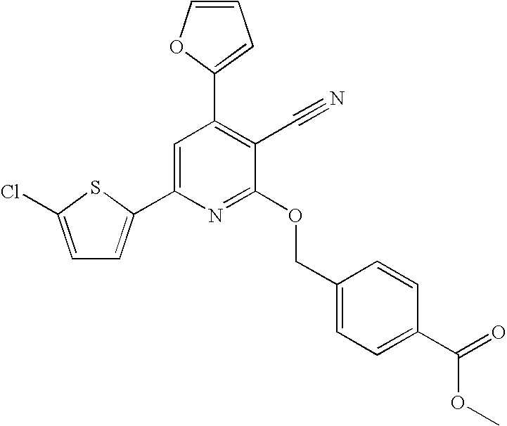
C1(C2=C(C#N)C(OCC3=CC=C(C(=O)OC)C=C3)=NC(C3=CC=C(Cl)S3)=C2)=CC=CO1
